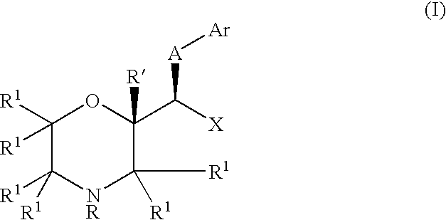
C1([R1])([R1])C([R1])([R1])[NR]C([R1])([R1])C(C([X])[A][Ar])([R])O1
